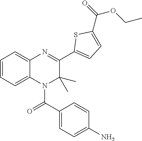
C1=CC=C2C(=C1)N=C(C1=CC=C(C(=O)OCC)S1)C(C)(C)N2C(C1=CC=C(N)C=C1)=O
